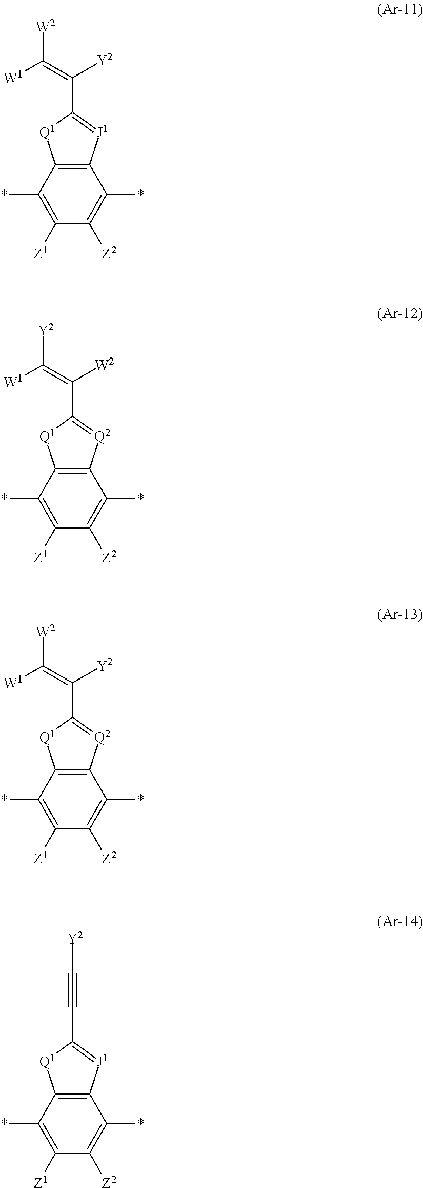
C1(*)=C([Z1])C([Z2])=C(*)C2=C1[Q1]C(C(=C([W1])[W2])[Y2])=[J1]2.C1(*)=C([Z1])C([Z2])=C(*)C2=C1[Q1]C(C(=C([W1])[Y2])[W2])=[Q2]2.C1(*)=C([Z1])C([Z2])=C(*)C2=C1[Q1]C(C(=C([W1])[W2])[Y2])=[Q2]2.C1(*)=C([Z1])C([Z2])=C(*)C2=C1[Q1]C(C#C[Y2])=[J1]2
